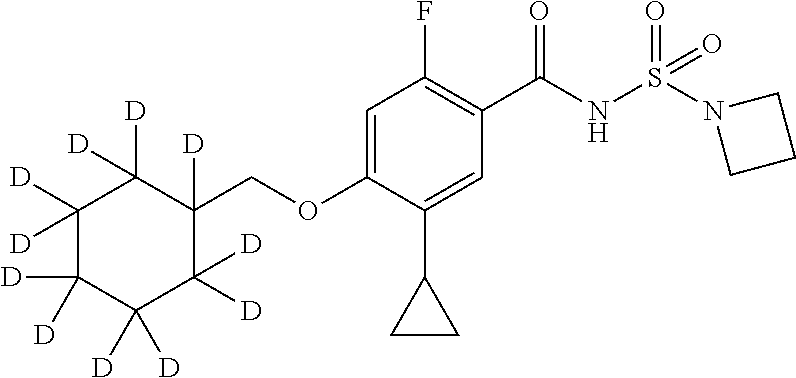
C1=C(OCC2([D])C([D])([D])C([D])([D])C([D])([D])C([D])([D])C2([D])[D])C(C2CC2)=CC(C(NS(N2CCC2)(=O)=O)=O)=C1F
